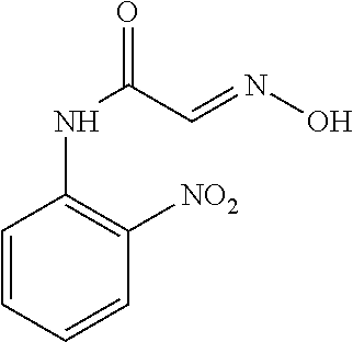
C1=CC=CC([NO2])=C1NC(C=NO)=O
